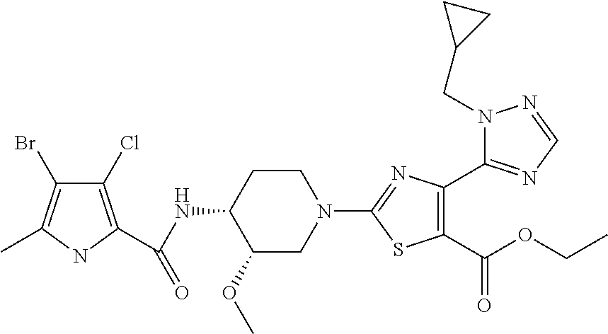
N1(CC2CC2)N=CN=C1C1=C(C(OCC)=O)SC(N2CCC(NC(=O)C3=C(Cl)C(Br)=C(C)N3)C(OC)C2)=N1
